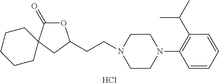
Cl.C1(N2CCN(CCC3OC(=O)C4(C3)CCCCC4)CC2)=C(C(C)C)C=CC=C1
